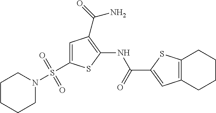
C1=C(S(N2CCCCC2)(=O)=O)SC(NC(=O)C2=CC3=C(S2)CCCC3)=C1C(=O)N
